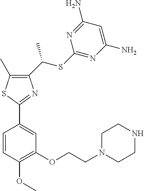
C1(C(SC2=NC(N)=CC(N)=N2)C)=C(C)SC(C2=CC(OCCN3CCNCC3)=C(OC)C=C2)=N1
